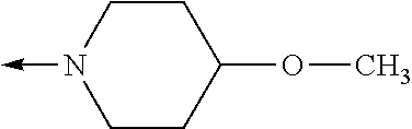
C1N(->C)CCC(OC)C1
